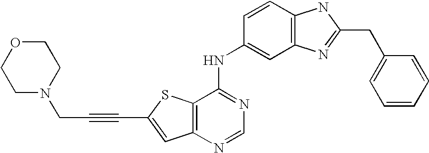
C12=C(N=CN=C1NC1=CC3=C(C=C1)NC(CC1=CC=CC=C1)=N3)C=C(C#CCN1CCOCC1)S2
